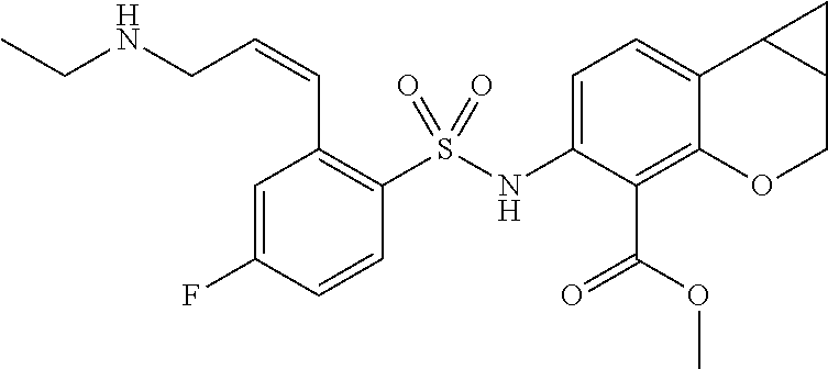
C1=C(NS(C2=C(C=CCNCC)C=C(F)C=C2)(=O)=O)C(C(OC)=O)=C2C(=C1)C1C(CO2)C1
